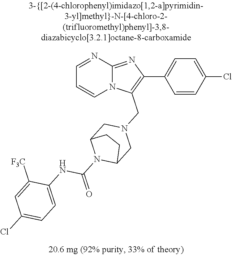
C1=CC(Cl)=CC=C1C1=C(CN2CC3N(C(=O)NC4=CC=C(Cl)C=C4[F3C])C(C2)CC3)N2C(=N1)N=CC=C2
